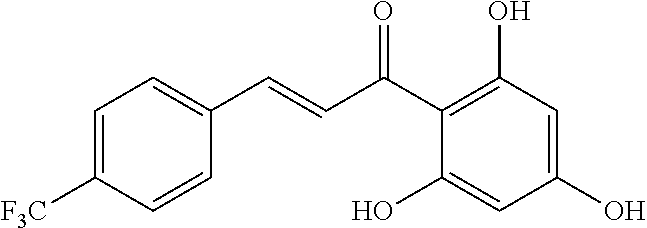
C(C(C1=C(O)C=C(O)C=C1O)=O)=CC1=CC=C([F3C])C=C1
